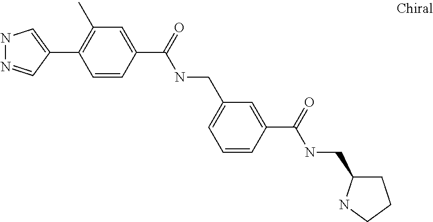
C1(C2=C(C)C=C(C(=O)NCC3=CC=CC(C(=O)NCC4CCCN4)=C3)C=C2)=CNN=C1
